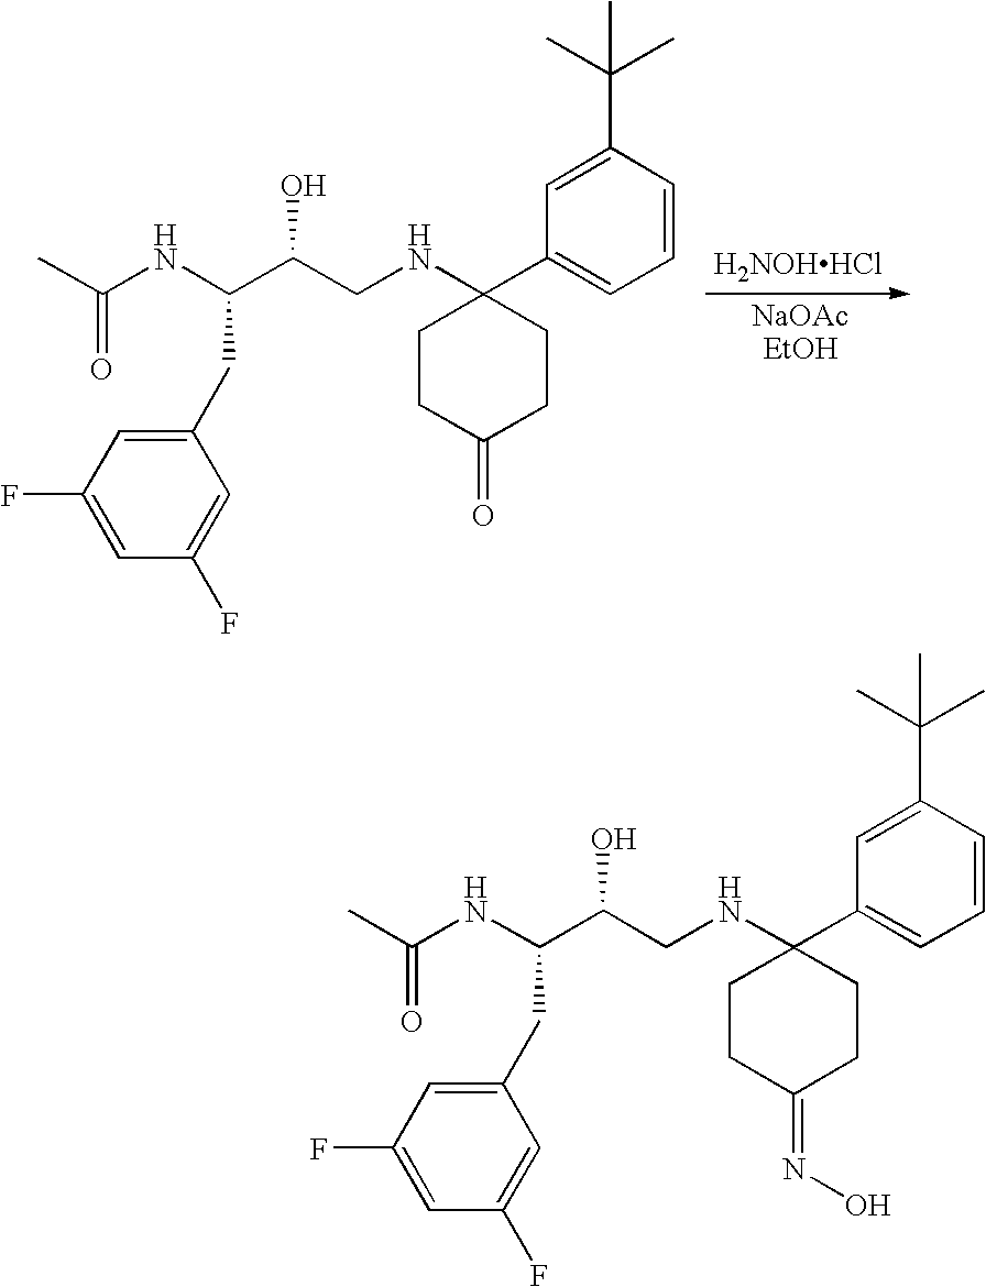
C1=CC(C(C)(C)C)=CC(C2(NCC(C(NC(C)=O)CC3=CC(F)=CC(F)=C3)O)CCC(=O)CC2)=C1.[H2NOHHCl].C1=CC(C(C)(C)C)=CC(C2(NCC(C(NC(C)=O)CC3=CC(F)=CC(F)=C3)O)CCC(=NO)CC2)=C1
